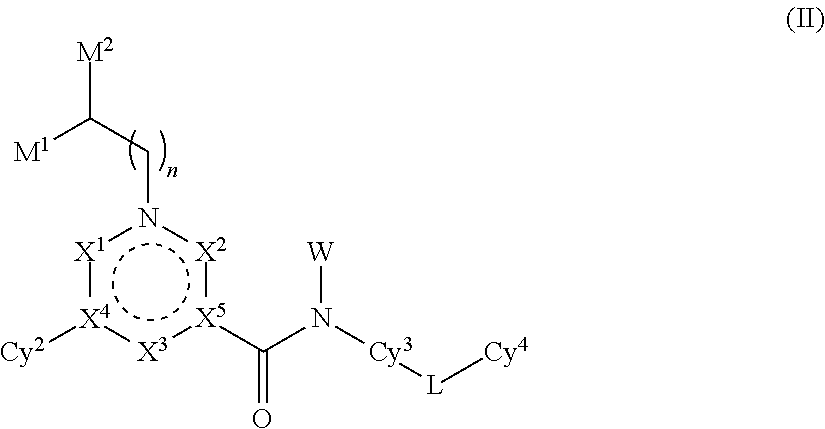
[X1]1:[X4]([Cy2]):[X3]:[X5](C(=O)N([W])[Cy3][L][Cy4]):[X2]n1CC([M1])[M2]
